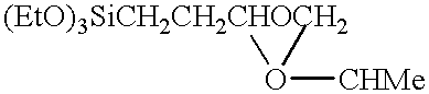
[(EtO)3SiCH2CH2CHOCH2]O[CHMe]
